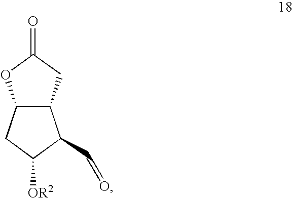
C12C(CC(=O)O1)C(C=O)C([OR2])C2
